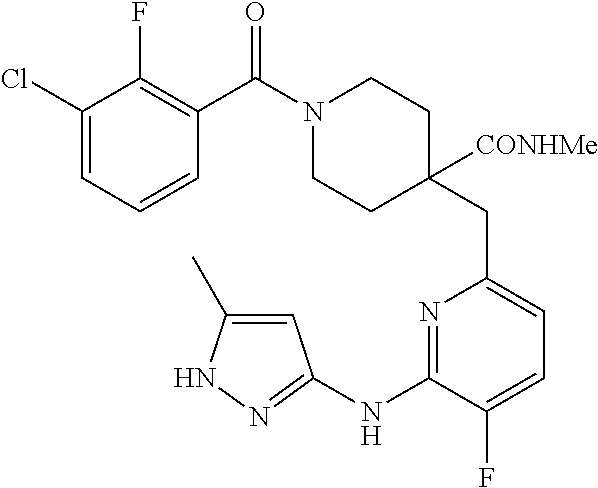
C1(Cl)=CC=CC(C(N2CCC(CC3=CC=C(F)C(NC4=NNC(C)=C4)=N3)([CONHMe])CC2)=O)=C1F
